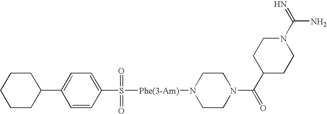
C1(C2CCCCC2)=CC=C(S([Phe(3-Am)]N2CCN(C(C3CCN(C(=N)N)CC3)=O)CC2)(=O)=O)C=C1
